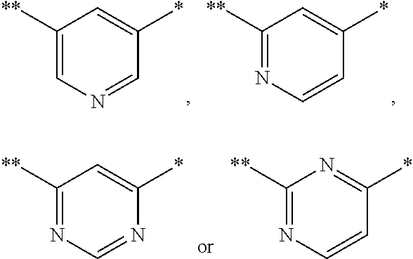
C1([**])=CN=CC(*)=C1.C1([**])=NC=CC(*)=C1.C1([**])=NC=NC(*)=C1.C1([**])=NC=CC(*)=N1
